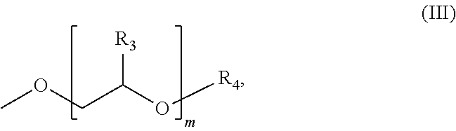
[R3]C(COC)O[R4]
